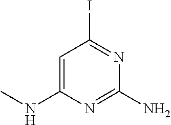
C1=C(NC)N=C(N)N=C1I
